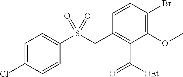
C1=CC(Br)=C(OC)C(C([OEt])=O)=C1CS(C1=CC=C(Cl)C=C1)(=O)=O
